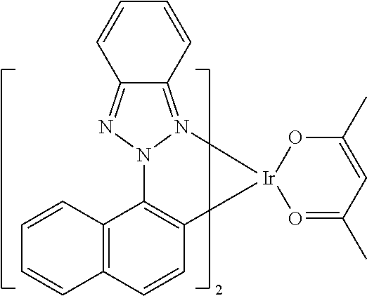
C12=C(C=CC3=C1N1N=C4C(=N1[Ir]31O=C(C)C=C(C)O1)C=CC=C4)C=CC=C2
